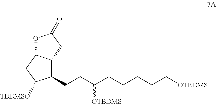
C(CC(CCCCC[OTBDMS])[OTBDMS])C1C2C(CC1[TBDMSO])OC(=O)C2
